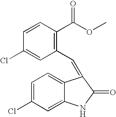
C1=CC(C(OC)=O)=C(C=C2C3=CC=C(Cl)C=C3NC2=O)C=C1Cl
